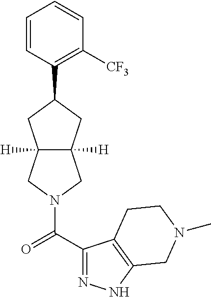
C1=CC(C2CC3([H])C([H])(CN(C(=O)C4=NNC5=C4CCN(C)C5)C3)C2)=C([CF3])C=C1
